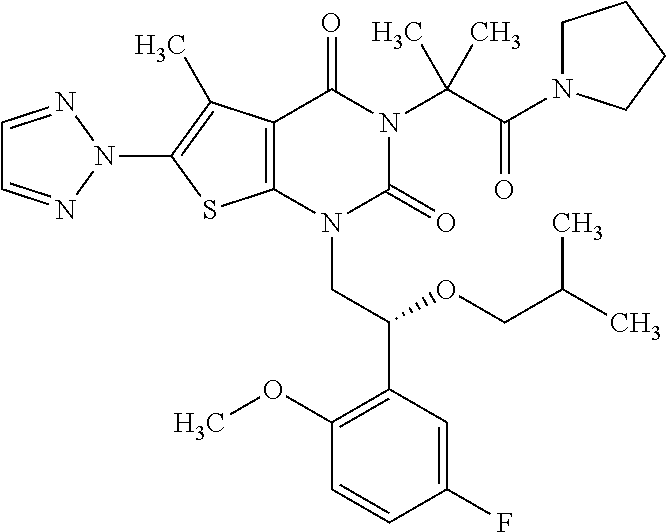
C12=C(C(C)=C(N3N=CC=N3)S1)C(=O)N(C(C(=O)N1CCCC1)(C)C)C(=O)N2CC(C1=C(OC)C=CC(F)=C1)OCC(C)C
